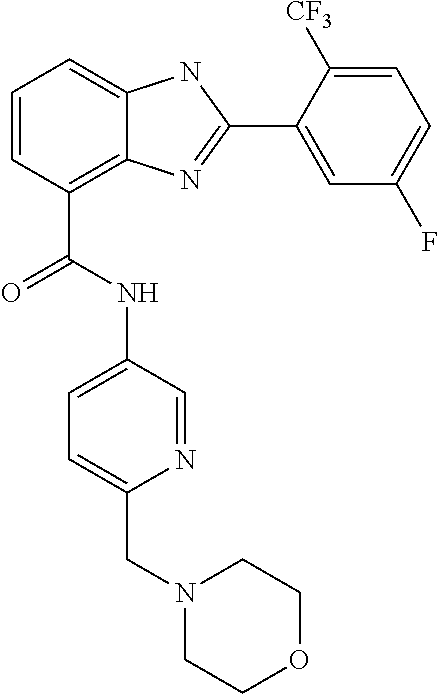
C1=CC(C(NC2=CC=C(CN3CCOCC3)N=C2)=O)=C2C(=C1)NC(C1=CC(F)=CC=C1[CF3])=N2
